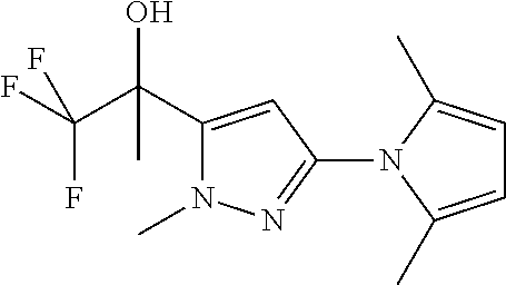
OC(C1=CC(N2C(C)=CC=C2C)=NN1C)(C(F)(F)F)C
